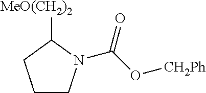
C1CN(C(O[CH2Ph])=O)C([MeO(CH2)2])C1
